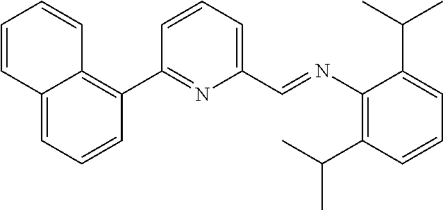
C12=CC=CC(C3=NC(C=NC4=C(C(C)C)C=CC=C4C(C)C)=CC=C3)=C1C=CC=C2
